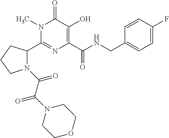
C1(C2N(C(=O)C(=O)N3CCOCC3)CCC2)=NC(C(NCC2=CC=C(F)C=C2)=O)=C(O)C(=O)N1C
